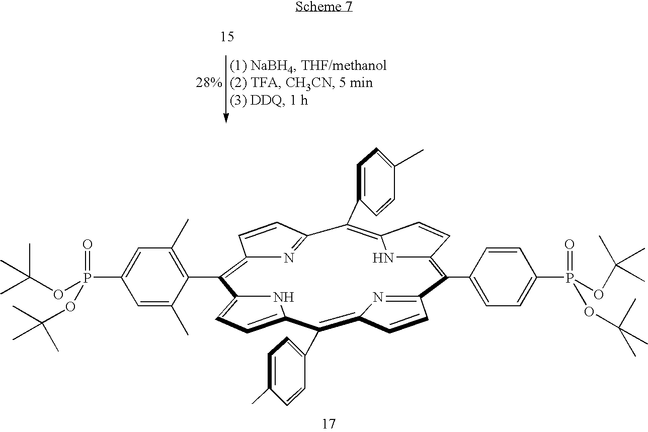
C1=C(C)C(C2=C3C=CC(=N3)C(C3=CC=C(C)C=C3)=C3C=CC(=C(C4=CC=C(P(=O)(OC(C)(C)C)OC(C)(C)C)C=C4)C4=NC(=C(C5=CC=C(C)C=C5)C5=CC=C2N5)C=C4)N3)=C(C)C=C1P(=O)(OC(C)(C)C)OC(C)(C)C
